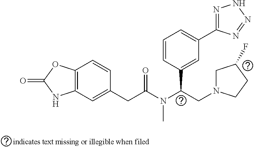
C12=C(C=CC(CC(=O)N(C(CN3CC(F)CC3)C3=CC(C4=NNN=N4)=CC=C3)C)=C1)OC(=O)N2
